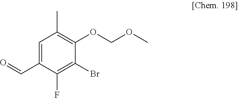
C1=C(C=O)C(F)=C(Br)C(OCOC)=C1C
